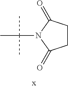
CC(C)(N1C(=O)CCC1=O)C
